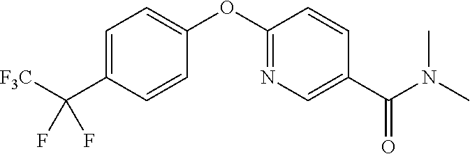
C1=C(C([F3C])(F)F)C=CC(OC2=NC=C(C(N(C)C)=O)C=C2)=C1
